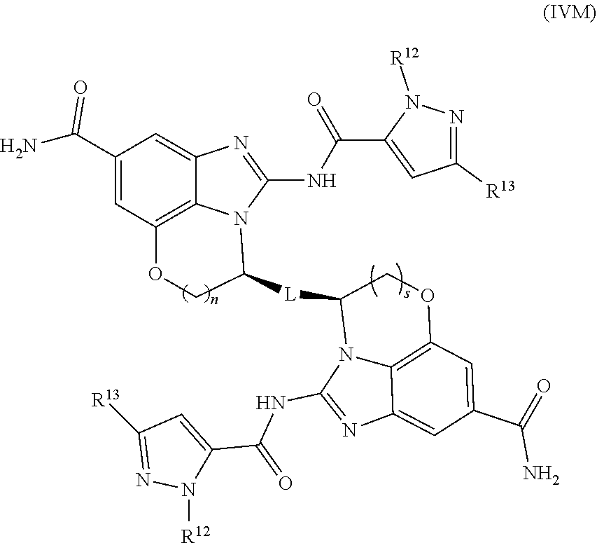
C1(C(N)=O)=CC2=C3C(=C1)N=C(NC(=O)C1=CC([R13])=NN1[R12])N3C([L]C1N3C4=C(C=C(C(N)=O)C=C4N=C3NC(=O)C3=CC([R13])=NN3[R12])OC1)CO2
